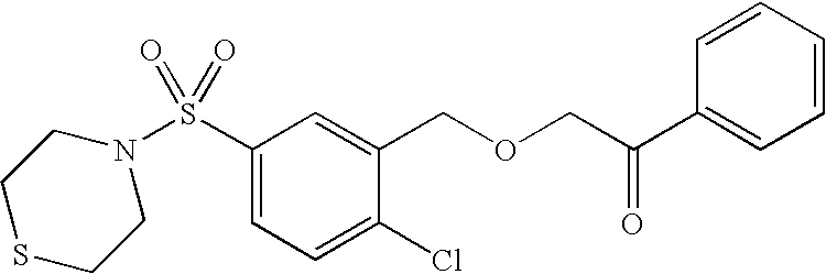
S(C1=CC=C(Cl)C(COCC(C2=CC=CC=C2)=O)=C1)(=O)(=O)N1CCSCC1
